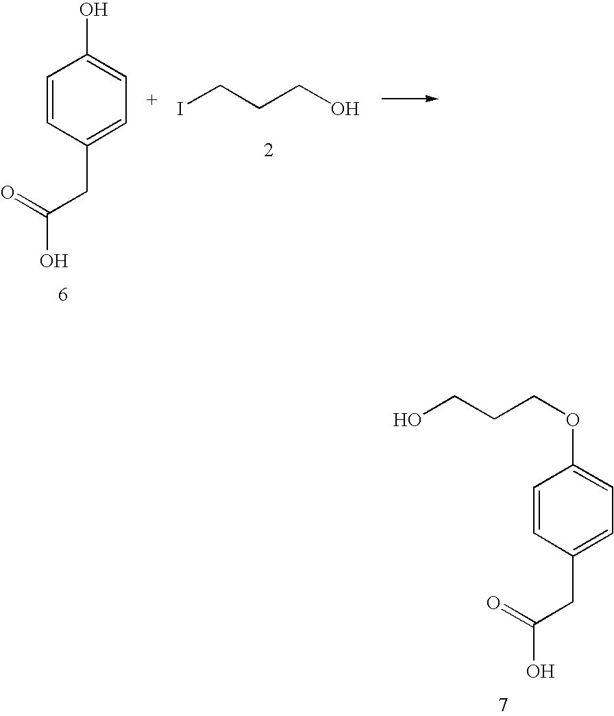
C1=CC(CC(O)=O)=CC=C1O.ICCCO.OCCCOC1=CC=C(CC(O)=O)C=C1
